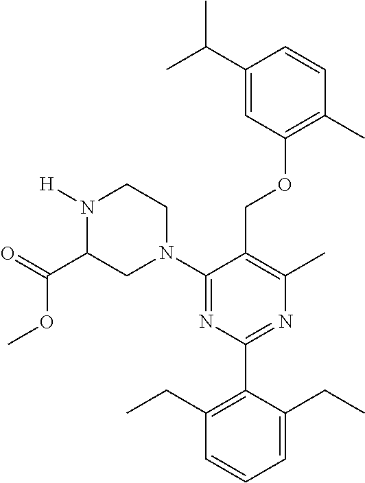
C1(C(C)C)=CC(OCC2=C(C)N=C(C3=C(CC)C=CC=C3CC)N=C2N2CCN([H])C(C(=O)OC)C2)=C(C)C=C1
